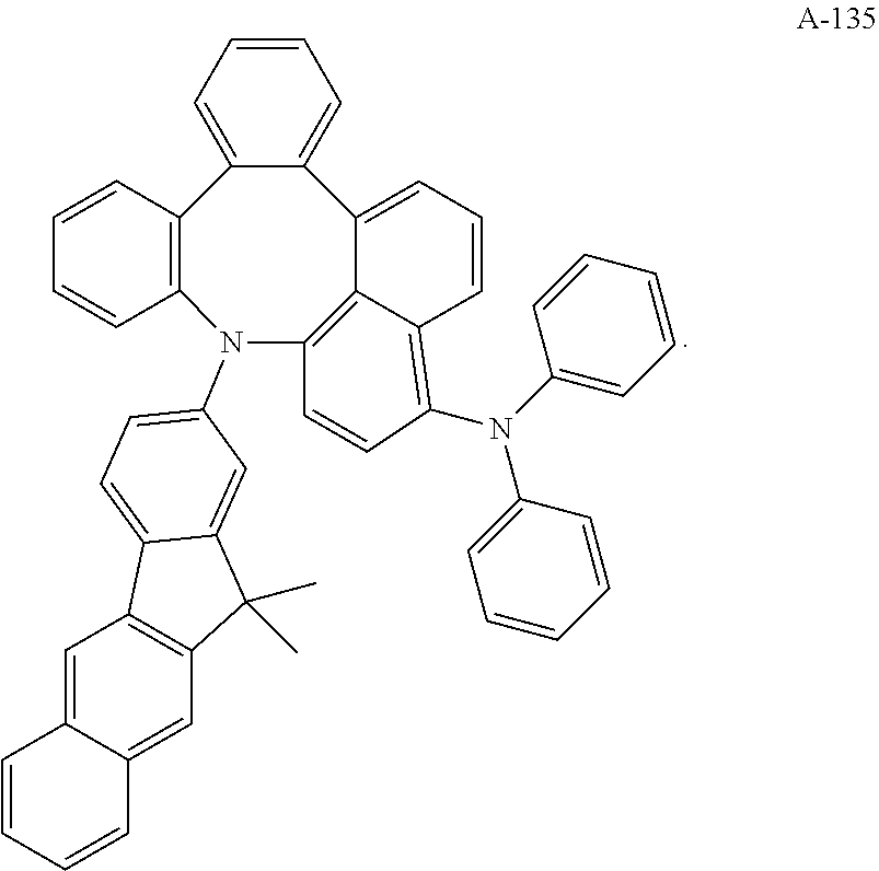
C12=C3N(C4=CC=C5C6=C(C=C7C(=C6)C=CC=C7)C(C)(C)C5=C4)C4=C(C5=CC=CC=C5C1=CC=CC2=C(N(C1=CC=CC=C1)C1=CC=CC=C1)C=C3)C=CC=C4
